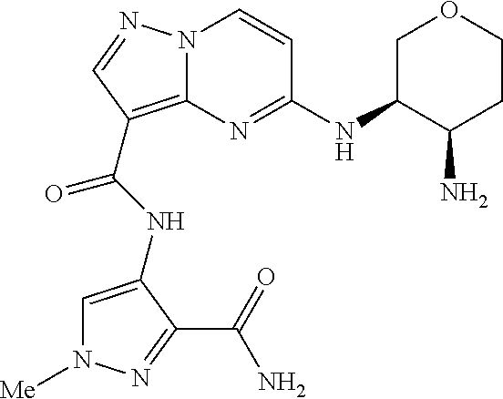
N12C(=C(C(NC3=CN([Me])N=C3C(=O)N)=O)C=N1)N=C(NC1C(N)CCOC1)C=C2
